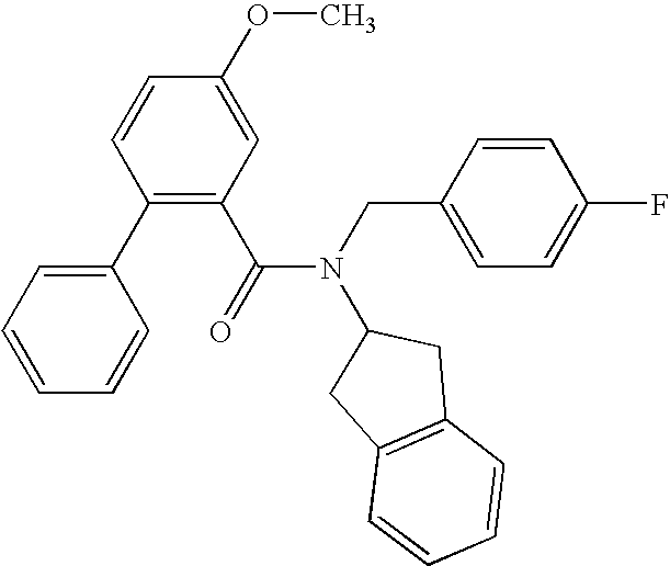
C1(C2=CC=CC=C2)=C(C(N(CC2=CC=C(F)C=C2)C2CC3=C(C2)C=CC=C3)=O)C=C(OC)C=C1
